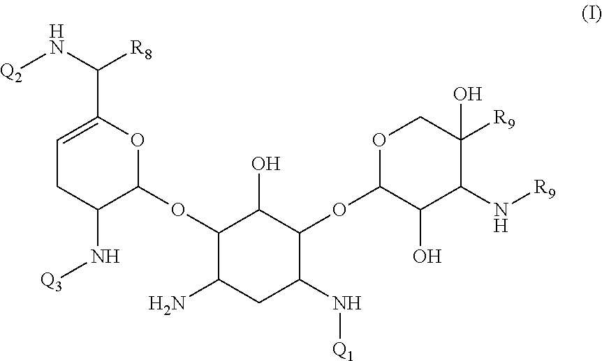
C1(OC2OC(C(N[Q2])[R8])=CCC2N[Q3])C(N)CC(N[Q1])C(OC2OCC([R9])(O)C(N[R9])C2O)C1O
